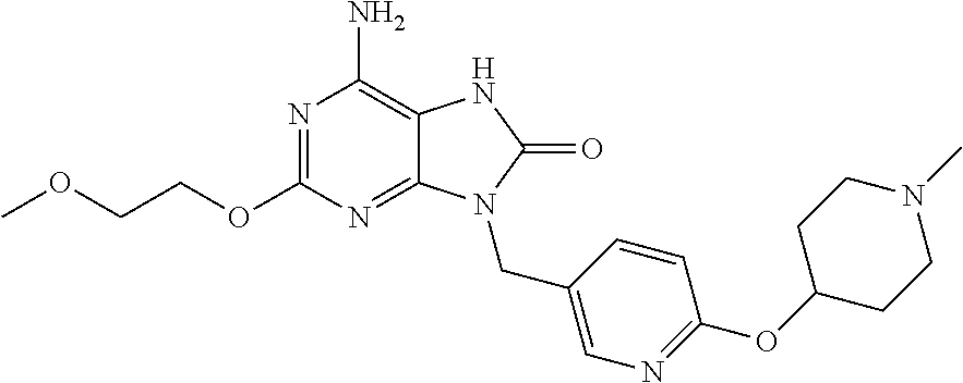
N1=C(OCCOC)N=C2C(=C1N)NC(=O)N2CC1=CN=C(OC2CCN(C)CC2)C=C1
